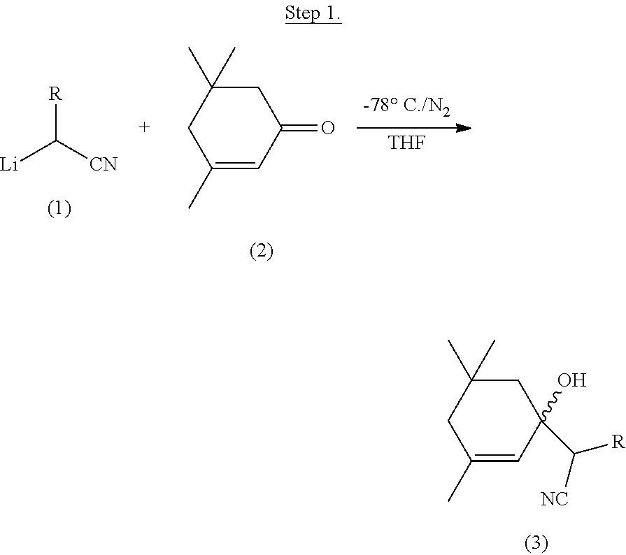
[Li]C([CN])[R].C1(C)=CC(=O)CC(C)(C)C1.[THF].C1(C)=CC(O)(C([NC])[R])CC(C)(C)C1
